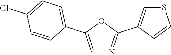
C1=C(C2=CC=C(Cl)C=C2)OC(C2=CSC=C2)=N1
